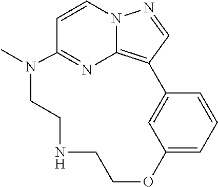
C1=CN2C3=C(C=N2)C2=CC(=CC=C2)OCCNCCN(C)C1=N3
